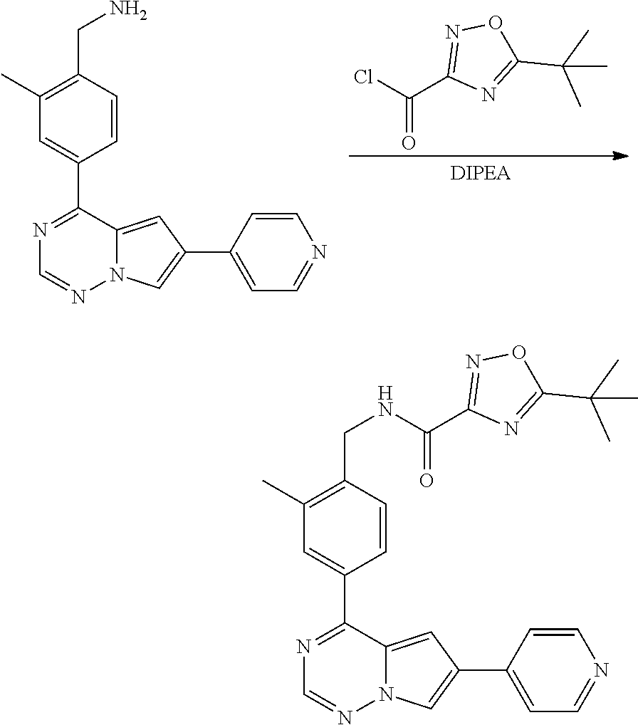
C1(C)=C(CN)C=CC(C2=NC=NN3C2=CC(C2=CC=NC=C2)=C3)=C1.ClC(C1=NOC(C(C)(C)C)=N1)=O.C1(C)=C(CNC(=O)C2=NOC(C(C)(C)C)=N2)C=CC(C2=NC=NN3C2=CC(C2=CC=NC=C2)=C3)=C1
